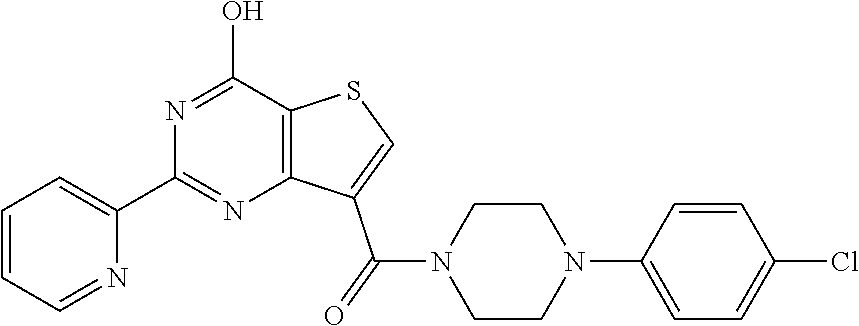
C1=CC=NC(C2=NC3=C(C(O)=N2)SC=C3C(N2CCN(C3=CC=C(Cl)C=C3)CC2)=O)=C1
